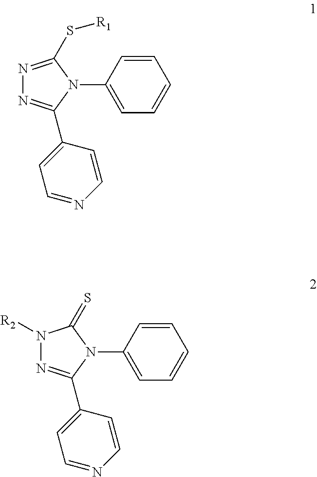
C1=C(N2C(C3=CC=NC=C3)=NN=C2S[R1])C=CC=C1.C1=C(N2C(C3=CC=NC=C3)=NN([R2])C2=S)C=CC=C1
